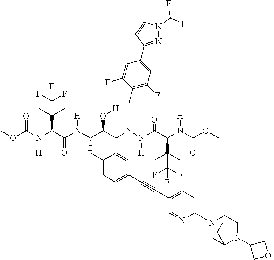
COC(N(C(C(N(C(C(CN(N(C(C(N(C(OC)=O)[H])C(C)(C)C(F)(F)F)=O)[H])CC1=C(F)C=C(C2=NN(C(F)F)C=C2)C=C1F)O[H])CC1=CC=C(C#CC2=CC=C(N3CC4N(C5COC5)C(C3)CC4)N=C2)C=C1)[H])=O)C(C(F)(F)F)(C)C)[H])=O
